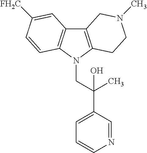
C12=C(N(CC(C3=CC=CN=C3)(C)O)C3=C1C=C([FH2C])C=C3)CCN(C)C2
